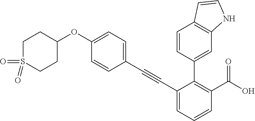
C1(C#CC2=CC=C(OC3CCS(=O)(=O)CC3)C=C2)=CC=CC(C(O)=O)=C1C1=CC2=C(C=C1)C=CN2
